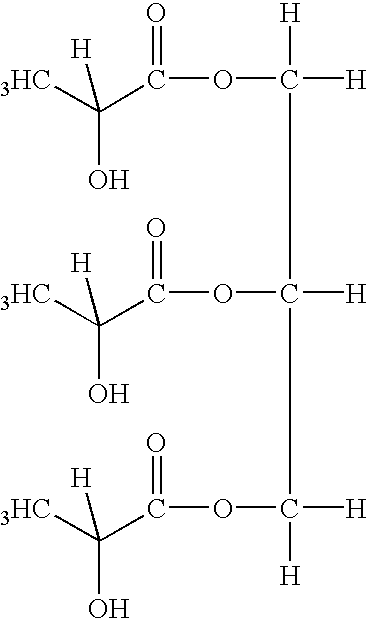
[3HC]C(C(OC([H])(C(OC(C([3HC])(O)[H])=O)([H])C(OC(C([3HC])(O)[H])=O)([H])[H])[H])=O)(O)[H]
